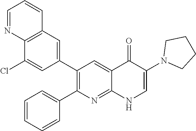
C12=C(C=C(C3=C(C4=CC=CC=C4)N=C4C(=C3)C(=O)C(N3CCCC3)=CN4)C=C1Cl)C=CC=N2
